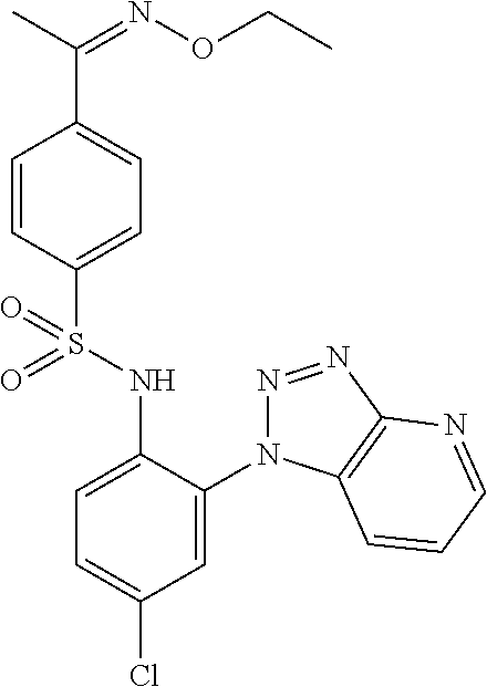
C1=CC(S(NC2=CC=C(Cl)C=C2N2N=NC3=C2C=CC=N3)(=O)=O)=CC=C1C(=NOCC)C
